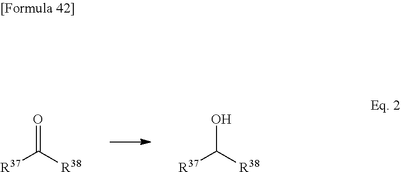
O=C([R37])[R38].OC([R37])[R38]
